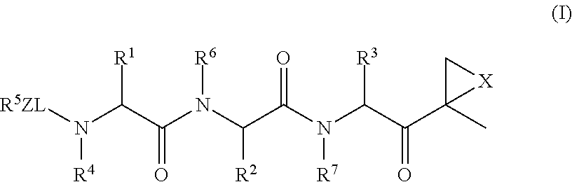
[R5ZL]N(C(C(N(C(C(N(C(C(C1(C)[X]C1)=O)[R3])[R7])=O)[R2])[R6])=O)[R1])[R4]
